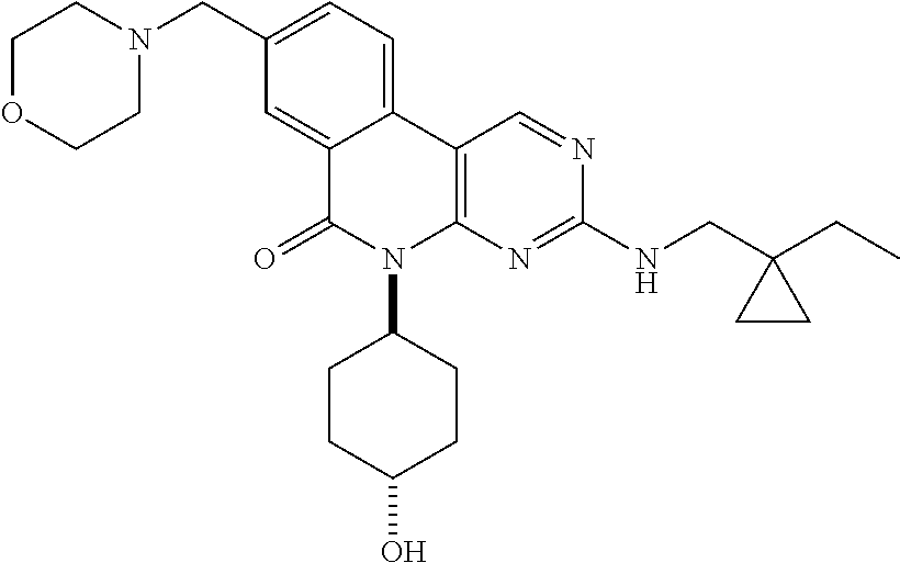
C12=CC=C(CN3CCOCC3)C=C1C(=O)N(C1CCC(O)CC1)C1=C2C=NC(NCC2(CC)CC2)=N1
